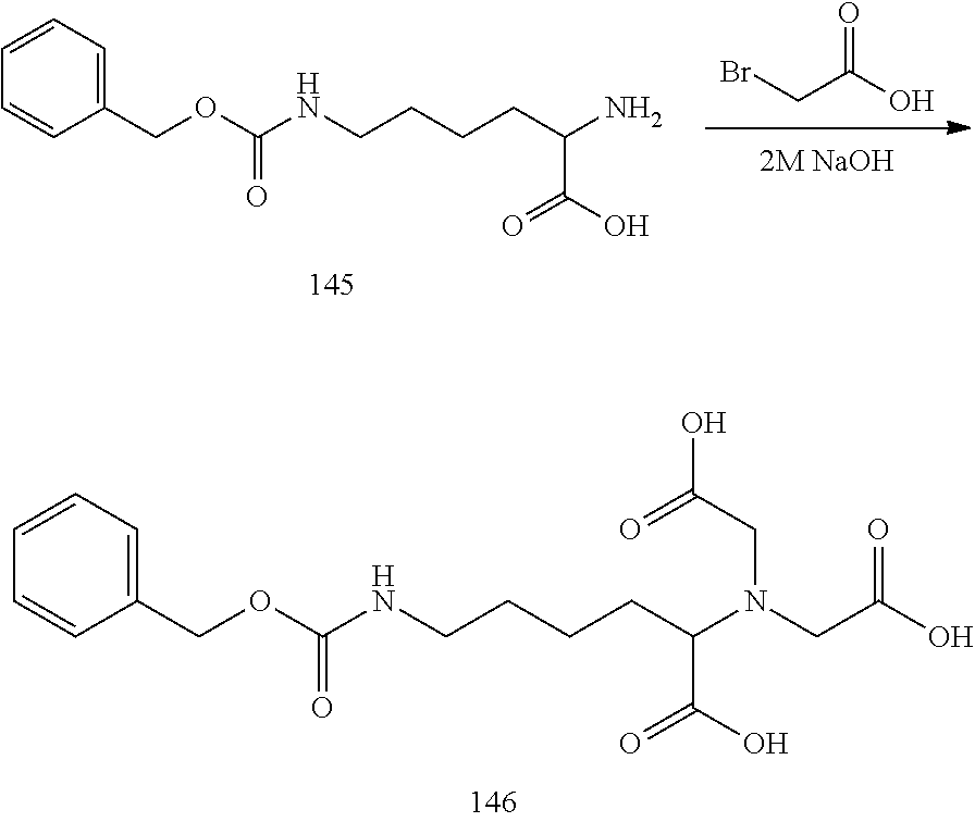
BrCC(O)=O.C1=CC(COC(NCCCCC(N)C(O)=O)=O)=CC=C1.C1=CC(COC(NCCCCC(C(O)=O)N(CC(O)=O)CC(O)=O)=O)=CC=C1
